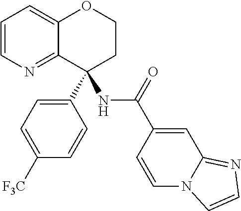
C1=CN=C2C(=C1)OCCC2(C1=CC=C([F3C])C=C1)NC(C1=CC2=NC=CN2C=C1)=O
